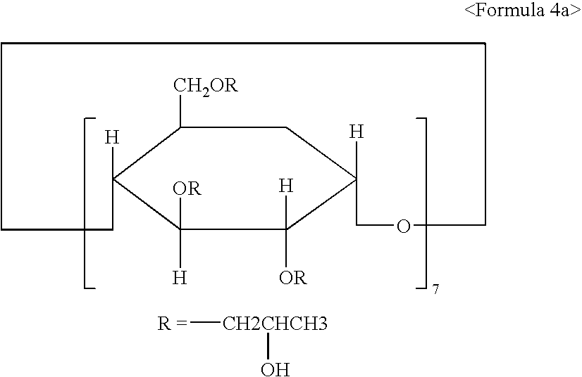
C1([CH2OR])C2([H])C([H])([OR])C([H])([OR])C([H])(C1)COCCCCC2.[R =][CH2CHCH3]O
